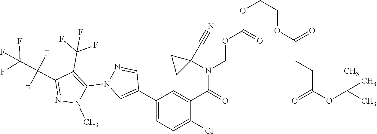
O(C(OCN(C(C1=CC(C2=CN(C3=C(C(F)(F)F)C(C(C(F)(F)F)(F)F)=NN3C)N=C2)=CC=C1Cl)=O)C1(C#N)CC1)=O)CCOC(CCC(OC(C)(C)C)=O)=O
